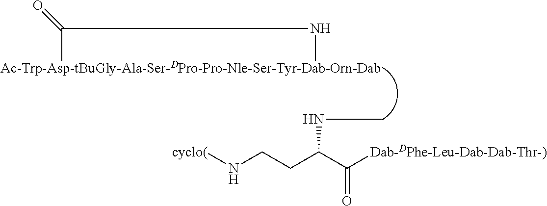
C(C)(NC)=O.N(C(CCN[cyclo(])C([Dab-DPhe-Leu-Dab-Dab-Thr-)])=O)C
